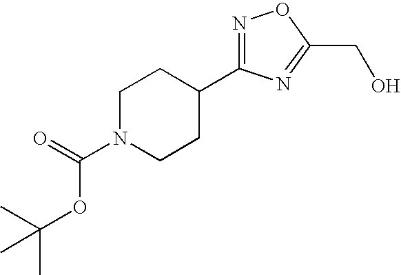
C1N(C(=O)OC(C)(C)C)CCC(C2=NOC(CO)=N2)C1
